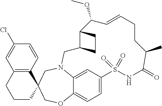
C1=C2C3=CC=C1S(=O)(=O)NC(=O)C(C)CCC=CC(OC)C1C(CN2CC2(CO3)C3=C(CCC2)C=C(Cl)C=C3)CC1
